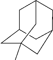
C1C2CC3CC1CC(C)(C2)C3
